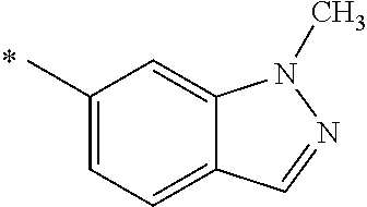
C1(C)=CC=C2C(=C1)N(C)N=C2
